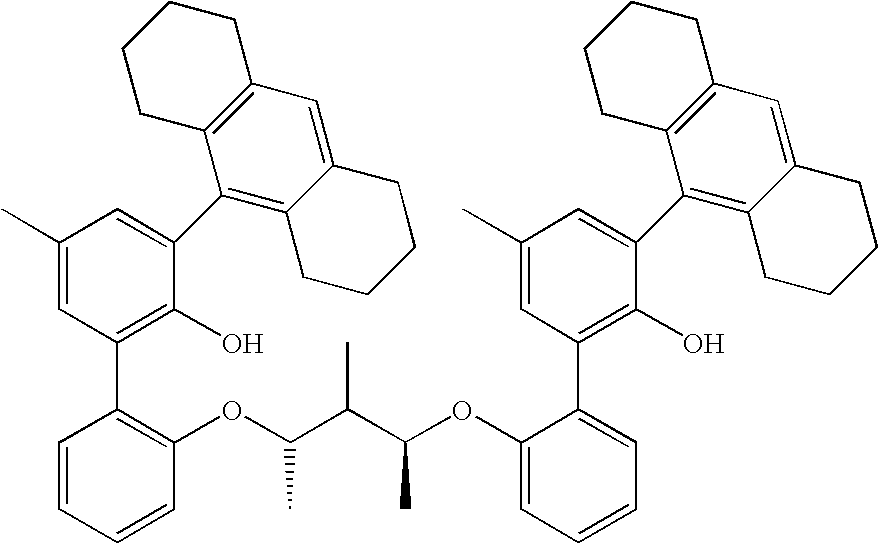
C1(C)=CC(C2=C(OC(C(C(OC3=CC=CC=C3C3=C(O)C(C4=C5C(=CC6=C4CCCC6)CCCC5)=CC(C)=C3)C)C)C)C=CC=C2)=C(O)C(C2=C3C(=CC4=C2CCCC4)CCCC3)=C1
